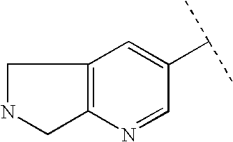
C1NCC2=C1C=C(C(C)C)C=N2
